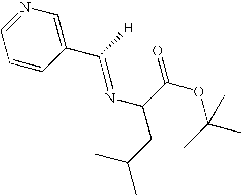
C1(C([H])=NC(C(OC(C)(C)C)=O)CC(C)C)=CN=CC=C1
